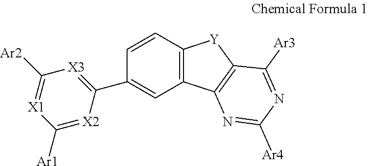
C12=C(C=CC(C3=[X3]C([Ar2])=[X1]C([Ar1])=[X2]3)=C1)[Y]C1=C2N=C([Ar4])N=C1[Ar3]
